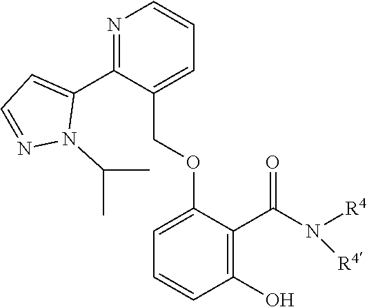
N([R4])([R4])C(C1=C(O)C=CC=C1OCC1=CC=CN=C1C1=CC=NN1C(C)C)=O
